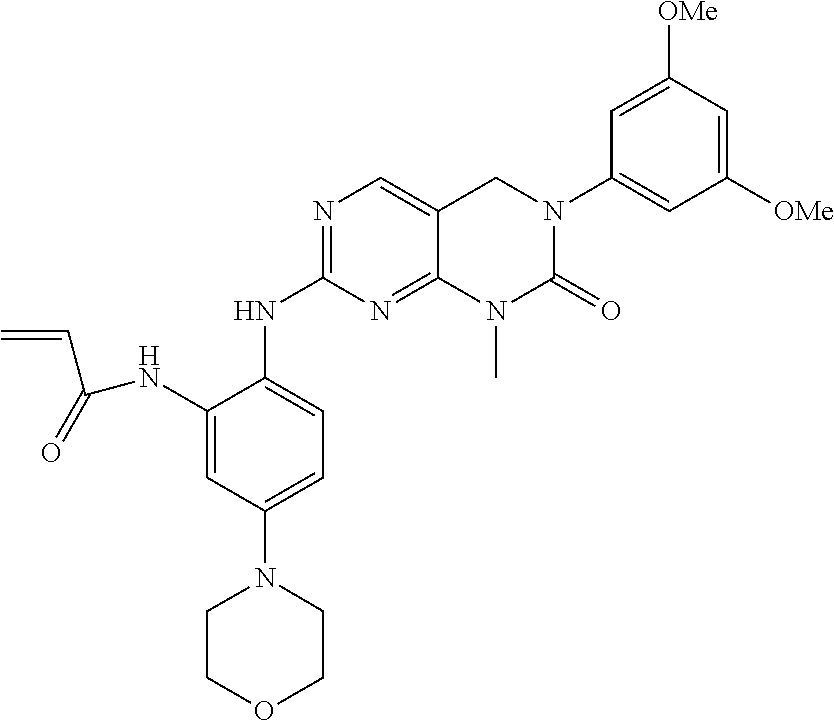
C1(NC(C=C)=O)=CC(N2CCOCC2)=CC=C1NC1=NC=C2C(=N1)N(C)C(=O)N(C1=CC([OMe])=CC([OMe])=C1)C2
